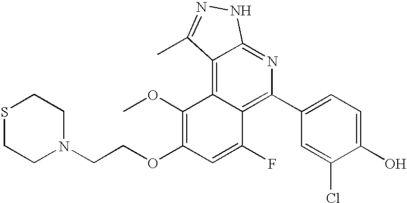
C1(C2=C3C(=C4C(=N2)NN=C4C)C(OC)=C(OCCN2CCSCC2)C=C3F)=CC=C(O)C(Cl)=C1
